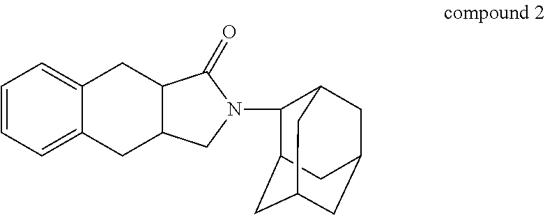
C1=CC=C2C(=C1)CC1C(C2)CN(C2C3CC4CC(CC2C4)C3)C1=O
